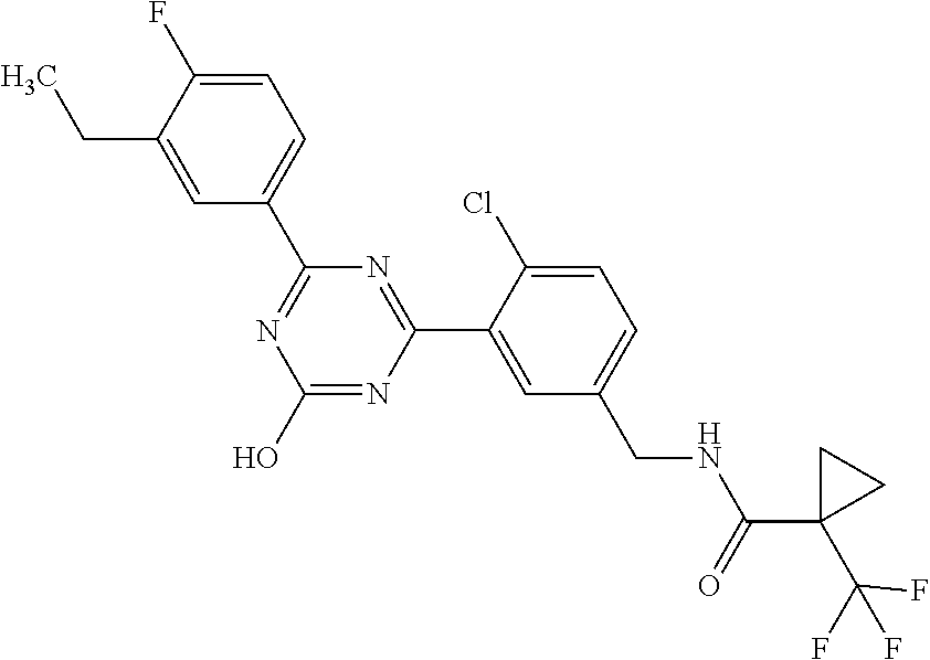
C1(C2=NC(O)=NC(C3=CC(CNC(C4(C(F)(F)F)CC4)=O)=CC=C3Cl)=N2)=CC=C(F)C(CC)=C1
